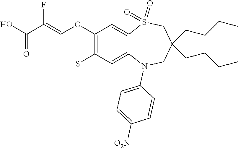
C1([O2N])=CC=C(N2C3=CC(SC)=C(OC=C(C(=O)O)F)C=C3S(=O)(=O)CC(CCCC)(CCCC)C2)C=C1
